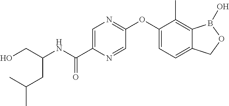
OCC(NC(C1=CN=C(OC2=CC=C3C(=C2C)B(O)OC3)C=N1)=O)CC(C)C
